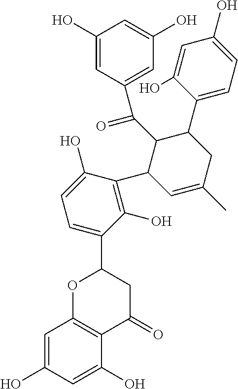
C1=C(O)C=C(O)C2=C1OC(C1=CC=C(O)C(C3C=C(C)CC(C4=CC=C(O)C=C4O)C3C(=O)C3=CC(O)=CC(O)=C3)=C1O)CC2=O
